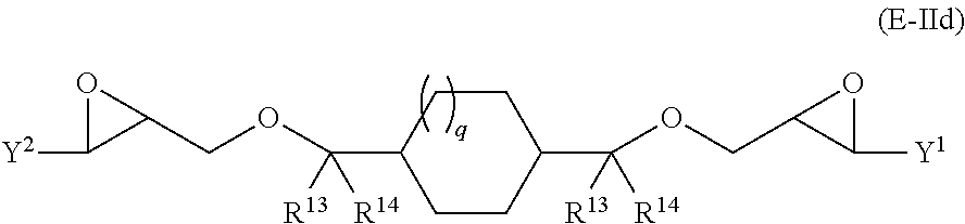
O1C([Y2])C1COC([R13])([R14])C1CCC(C([R13])([R14])OCC2C([Y1])O2)CC1
